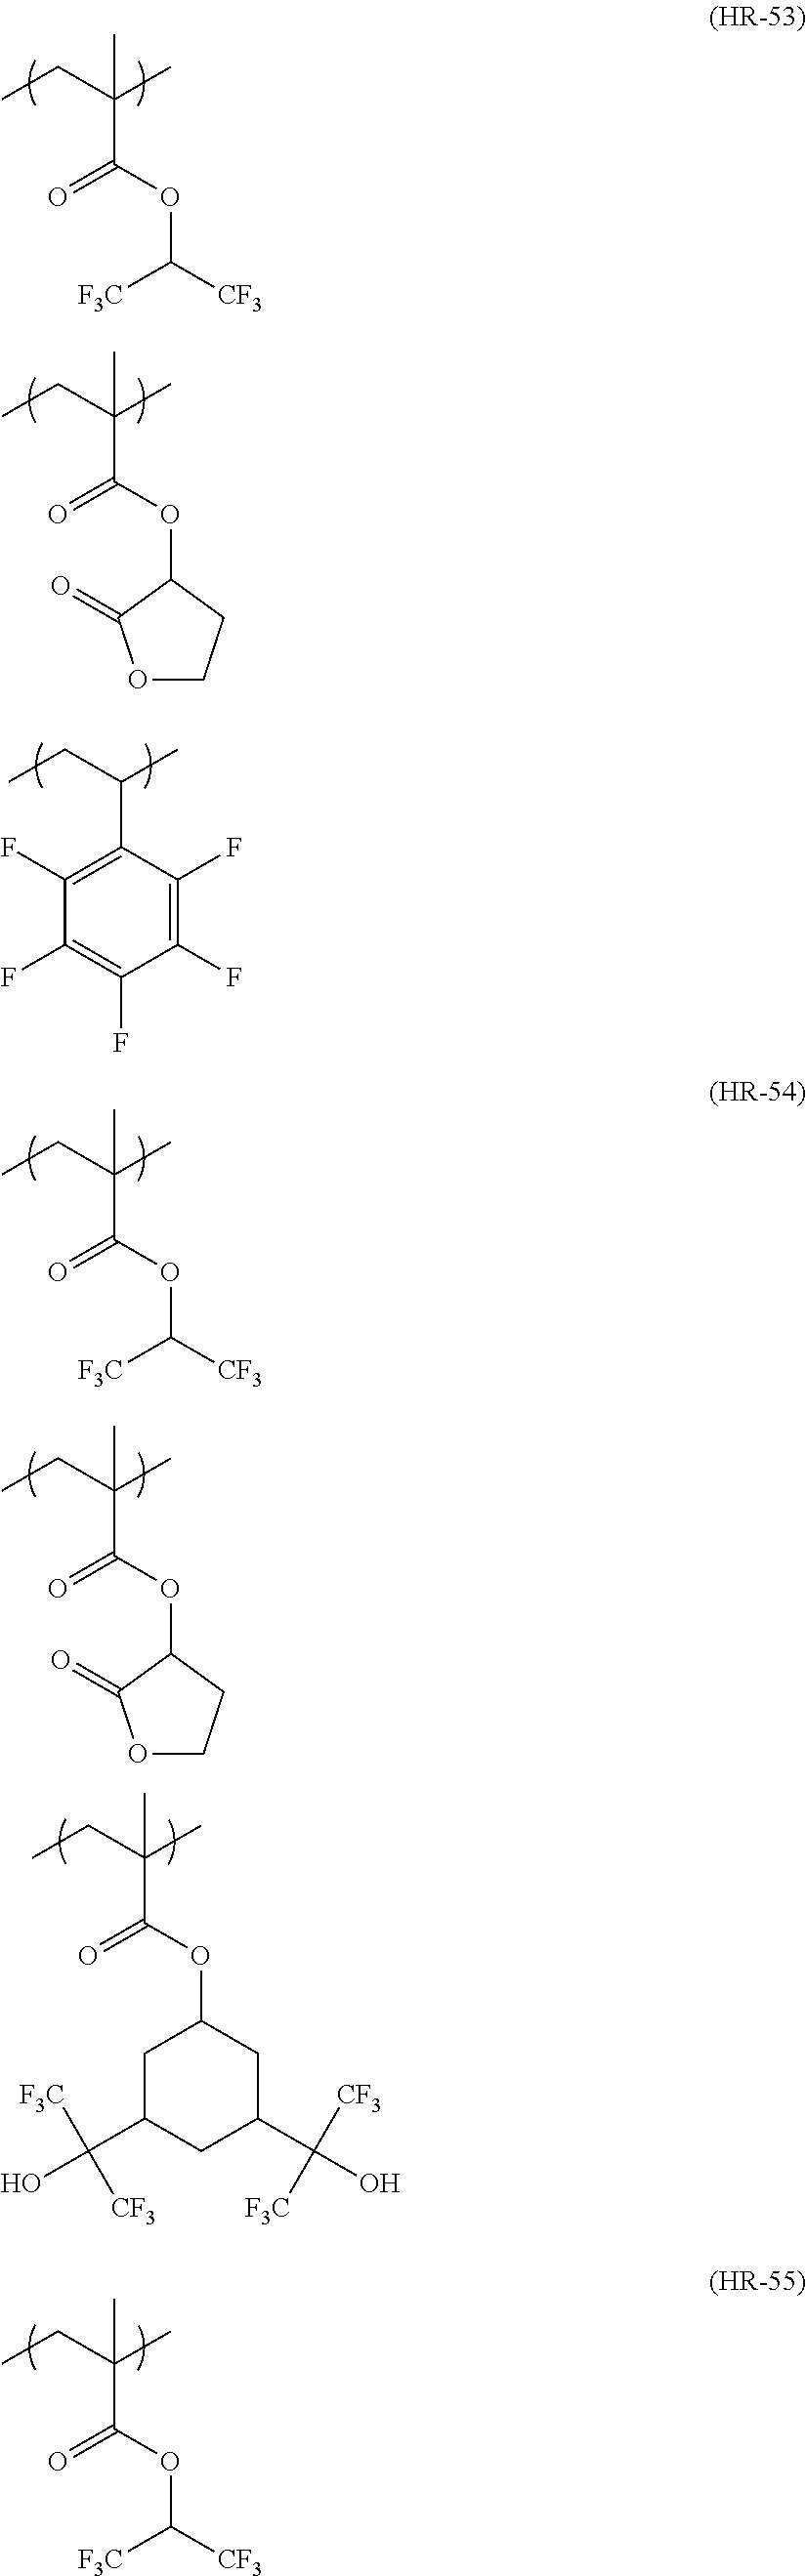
CCC(C)(C)C(OC1C(=O)OCC1)=O.CCC(C)C1=C(F)C(F)=C(F)C(F)=C1F.CCC(C)(C)C(OC1C(=O)OCC1)=O.CCC(C)(C)C(OC1CC(C([F3C])([CF3])O)CC(C([F3C])([CF3])O)C1)=O.CCC(C)(C)C(OC([CF3])[F3C])=O.CCC(C)(C)C(OC([CF3])[F3C])=O.CCC(C)(C)C(OC([CF3])[F3C])=O
